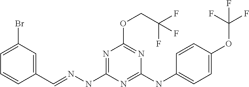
C1=CC(C=NNC2=NC(OCC(F)(F)F)=NC(NC3=CC=C(OC(F)(F)F)C=C3)=N2)=CC(Br)=C1
